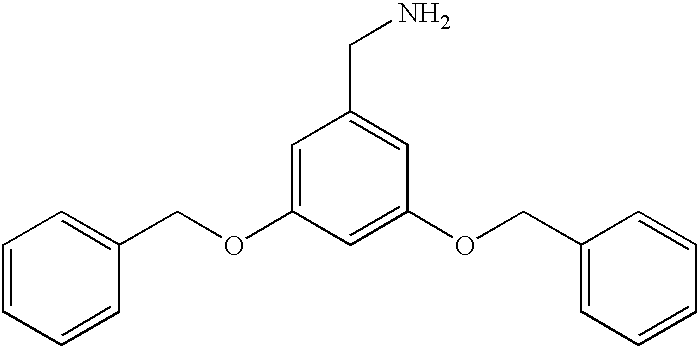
C1=C(OCC2=CC=CC=C2)C=C(OCC2=CC=CC=C2)C=C1CN
